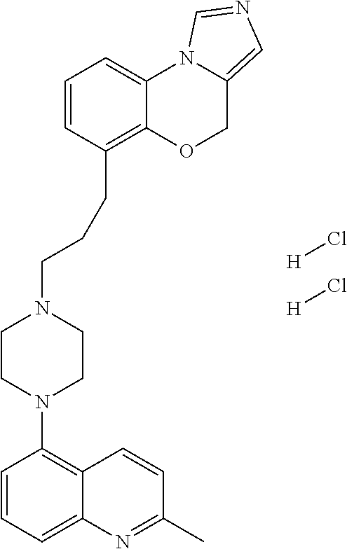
C1(N2CCN(CCCC3=C4C(=CC=C3)N3C(=CN=C3)CO4)CC2)=C2C(=CC=C1)N=C(C)C=C2.[H]Cl.[H]Cl
